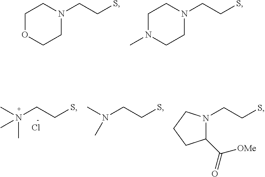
C1OCCN(CCS)C1.C1N(C)CCN(CCS)C1.CN(C)(CCS)C.Cl.N(C)(CCS)C.C1(C(=O)[OMe])N(CCS)CCC1
